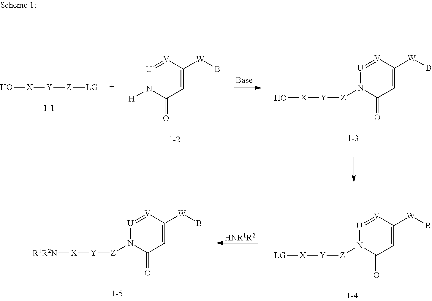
O[X][Y][Z][LG].[U]1=[V]C([W]B)=CC(=O)N1[H].[U]1=[V]C([W]B)=CC(=O)N1[Z][Y][X]O.[U]1=[V]C([W]B)=CC(=O)N1[Z][Y][X][LG].[HNR1R2].[U]1=[V]C([W]B)=CC(=O)N1[Z][Y][X][R1R2N]
